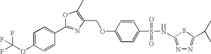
C1=CC(OCC2=C(C)OC(C3=CC=C(OC(F)(F)F)C=C3)=N2)=CC=C1S(=O)(=O)NC1=NN=C(C(C)C)S1
